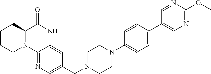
C12=NC=C(CN3CCN(C4=CC=C(C5=CN=C(OC)N=C5)C=C4)CC3)C=C1NC(=O)C1N2CCCC1
